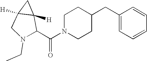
C(N1CCC(CC2=CC=CC=C2)CC1)(=O)C1C2([H])C([H])(CN1CC)C2
